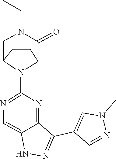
C12=CN=C(N3C4CCC3CN(CC)C4=O)N=C1C(C1=CN(C)N=C1)=NN2
